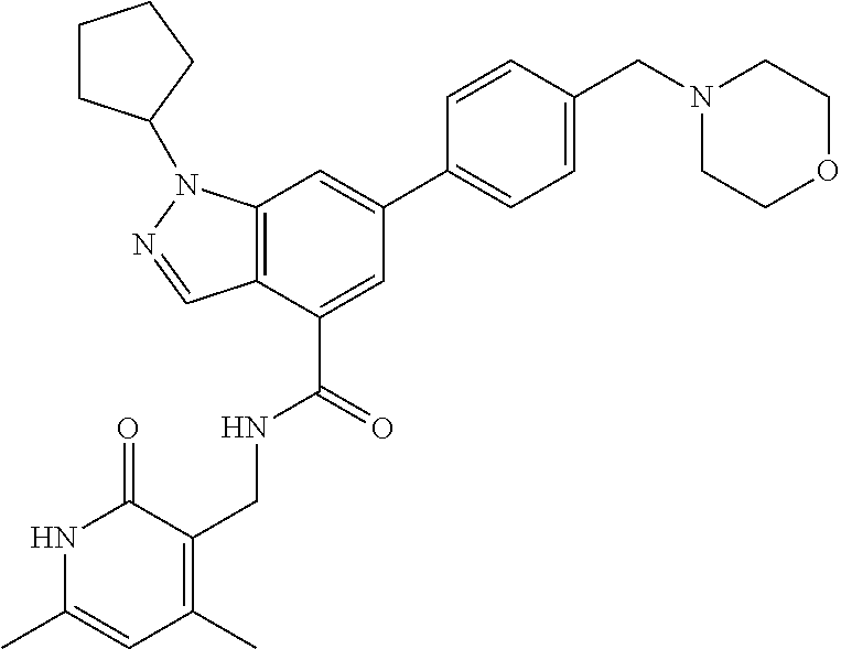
C12=C(C(C(=O)NCC3=C(C)C=C(C)NC3=O)=CC(C3=CC=C(CN4CCOCC4)C=C3)=C1)C=NN2C1CCCC1
